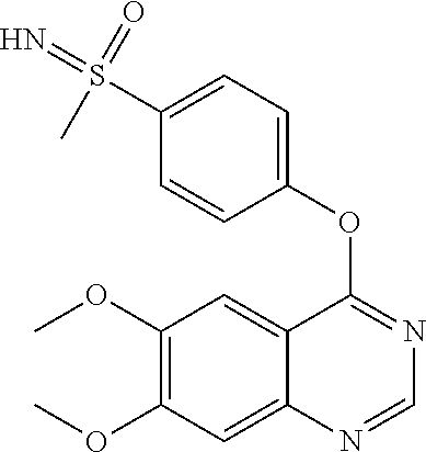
C12=CC(OC)=C(OC)C=C1N=CN=C2OC1=CC=C(S(=N)(=O)C)C=C1
